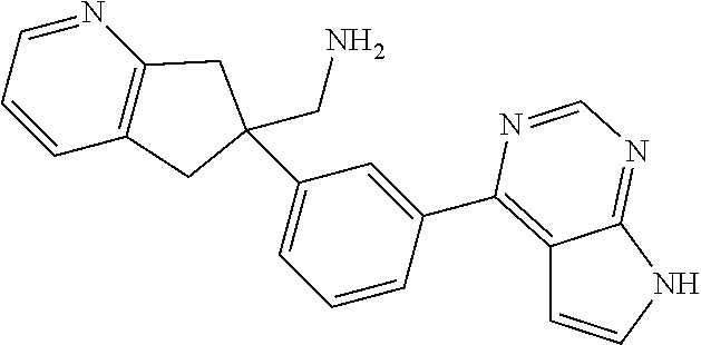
C12=C(C3=CC(C4(CN)CC5=C(N=CC=C5)C4)=CC=C3)N=CN=C1NC=C2
